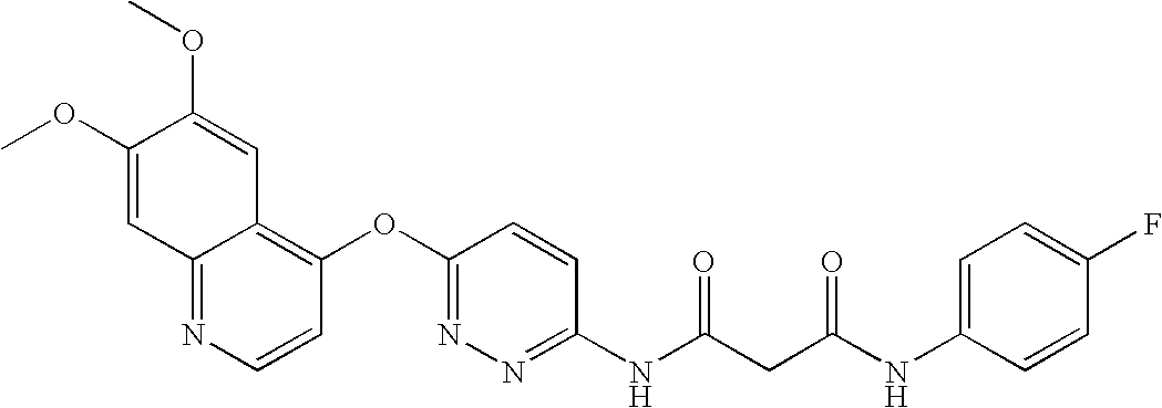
C1(OC)=CC2=NC=CC(OC3=NN=C(NC(CC(NC4=CC=C(F)C=C4)=O)=O)C=C3)=C2C=C1OC
